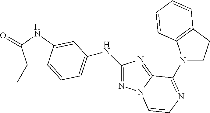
N1=C(NC2=CC=C3C(C)(C)C(=O)NC3=C2)N=C2N1C=CN=C2N1CCC2=C1C=CC=C2
